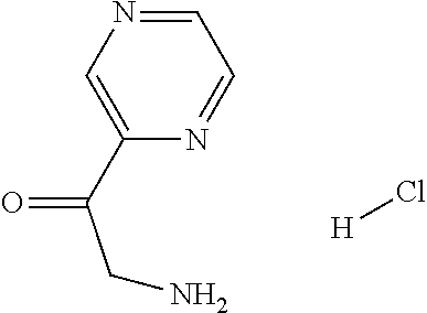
N1=CC=NC=C1C(CN)=O.[H]Cl
